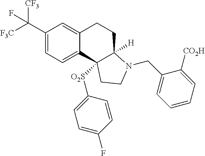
C1(C([F3C])([CF3])F)=CC=C2C(=C1)CCC1([H])N(CC3=CC=CC=C3[CO2H])CCC21[O2S]C1=CC=C(F)C=C1
